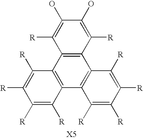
C12=C(C3=C(C4=C1C([R])=C([R])C([R])=C4[R])C([R])=C(O)C(O)=C3[R])C([R])=C([R])C([R])=C2[R]
